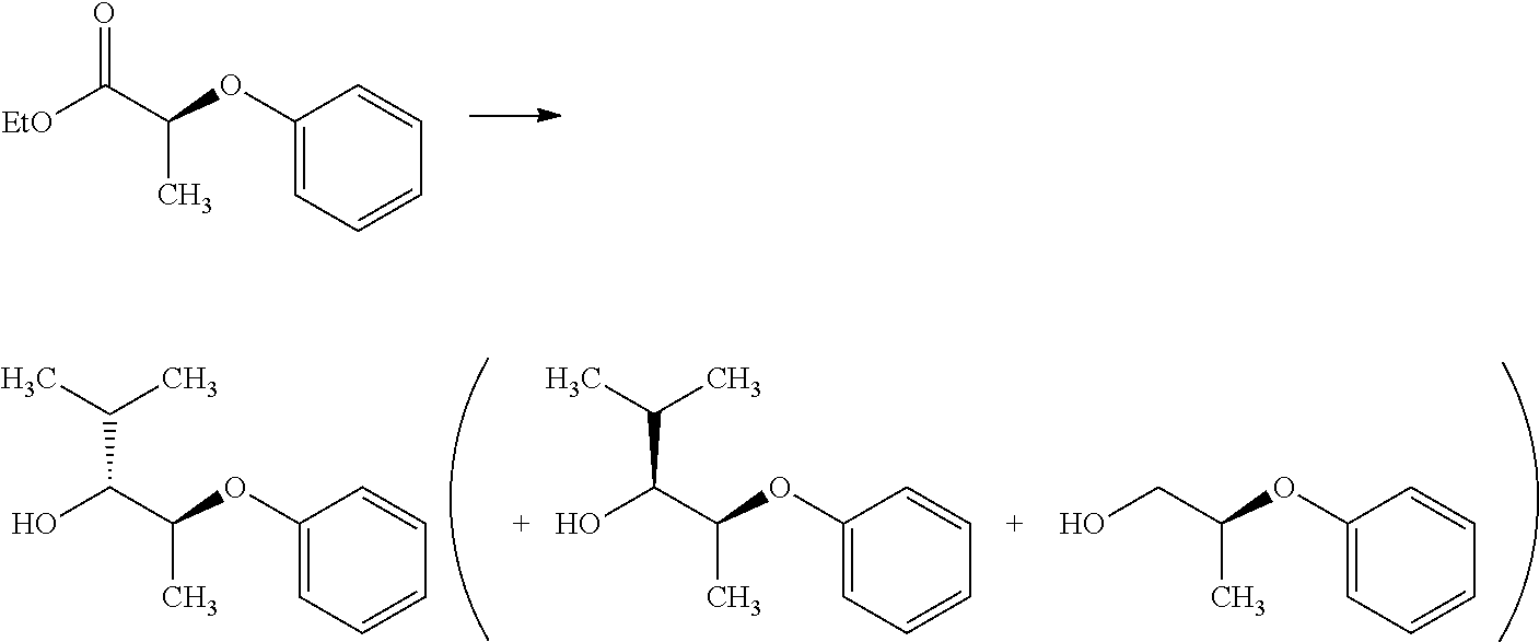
C(C(OC1=CC=CC=C1)C)([EtO])=O.C(C(OC1=CC=CC=C1)C)(O)C(C)C.C(C(OC1=CC=CC=C1)C)O.C(C(OC1=CC=CC=C1)C)(O)C(C)C
